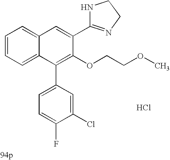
C1=C(C2=NCCN2)C(OCCOC)=C(C2=CC=C(F)C(Cl)=C2)C2=CC=CC=C12.Cl
